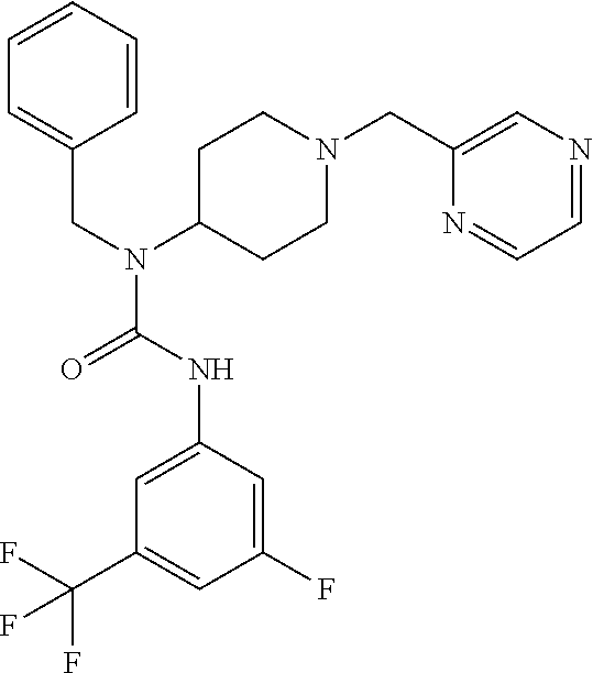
C1=CC=CC(CN(C2CCN(CC3=CN=CC=N3)CC2)C(NC2=CC(C(F)(F)F)=CC(F)=C2)=O)=C1
